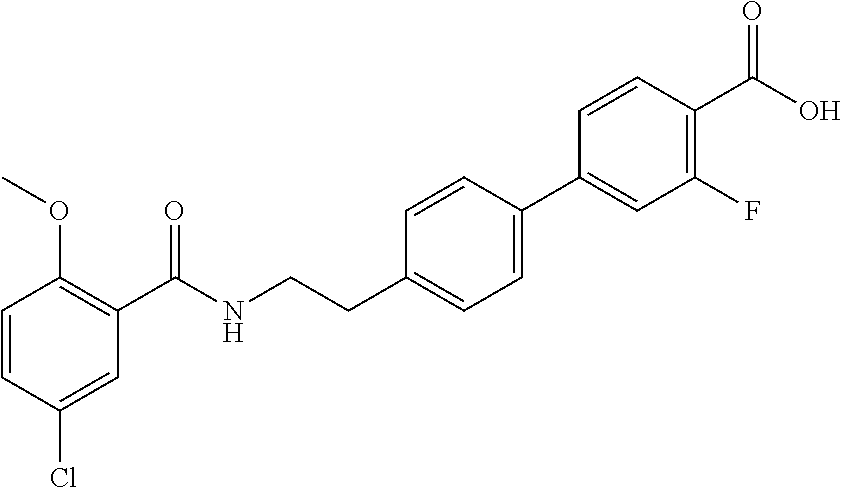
C1=CC(Cl)=CC(C(NCCC2=CC=C(C3=CC(F)=C(C(O)=O)C=C3)C=C2)=O)=C1OC
